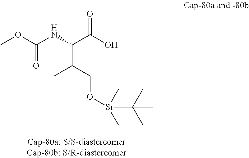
COC(NC(C(O)=O)C(CO[Si](C(C)(C)C)(C)C)C)=O
